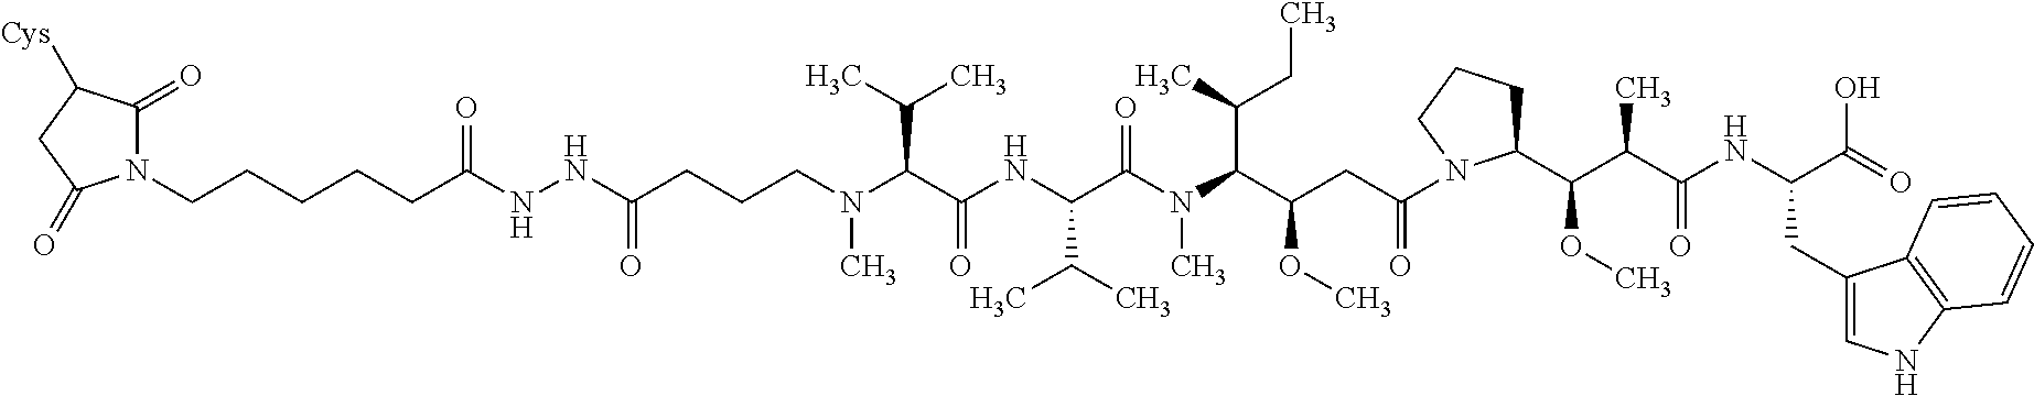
C(N(C(C(C)C)C(NC(C(C)C)C(N(C)C(C(C)CC)C(OC)CC(=O)N1C(C(C(C(NC(CC2=CNC3=C2C=CC=C3)C(O)=O)=O)C)OC)CCC1)=O)=O)C)CCC(NNC(CCCCCN1C(=O)C([Cys])CC1=O)=O)=O
